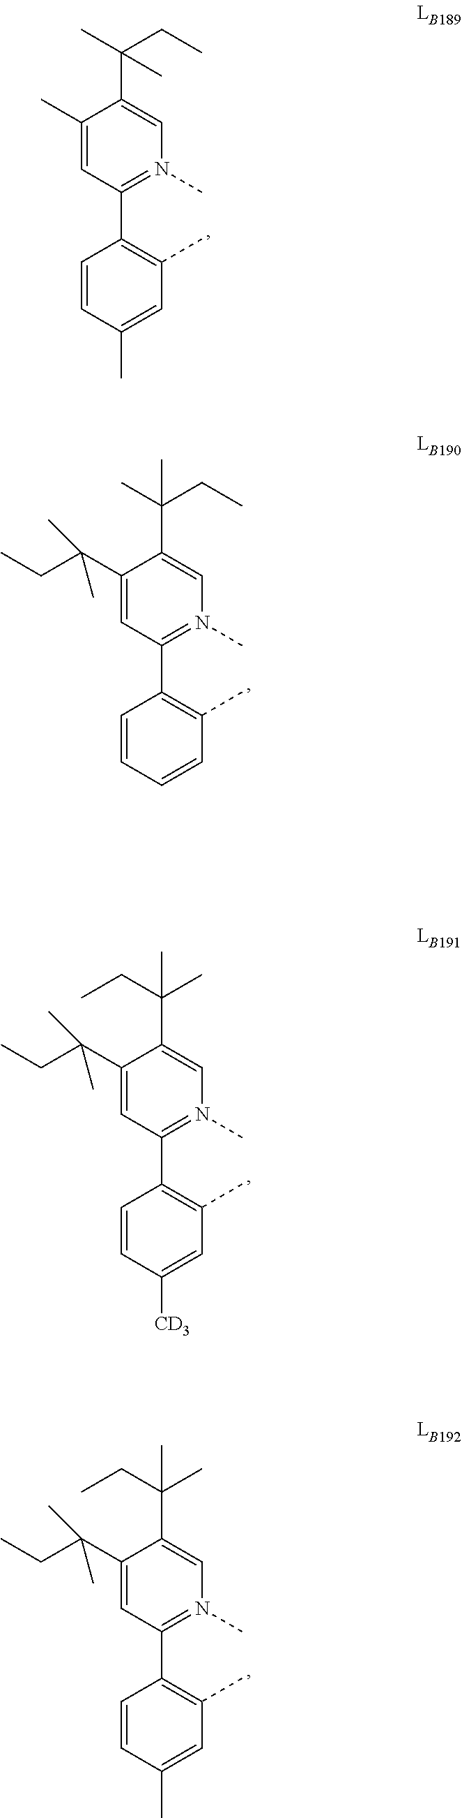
C1(C)=CC(C2=C(C)C=C(C)C=C2)=N(C)C=C1C(C)(CC)C.C1(C(CC)(C)C)=CC(C2=C(C)C=CC=C2)=N(C)C=C1C(C)(CC)C.C1(C(CC)(C)C)=CC(C2=C(C)C=C([CD3])C=C2)=N(C)C=C1C(CC)(C)C.C1(C(CC)(C)C)=CC(C2=C(C)C=C(C)C=C2)=N(C)C=C1C(CC)(C)C
